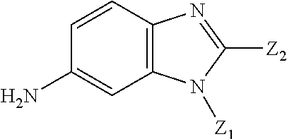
C12=C(C=CC(N)=C1)N=C([Z2])N2[Z1]
